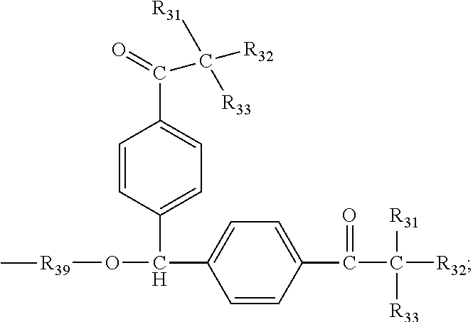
C1=CC(C(C([R32])([R33])[R31])=O)=CC=C1C(O[R39]C)C1=CC=C(C(=O)C([R33])(C)[R32])C=C1.[R31]
